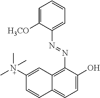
C1=C([H3CO])C(N=NC2=C3C(=CC=C2O)C=CC([N+](C)(C)C)=C3)=CC=C1
